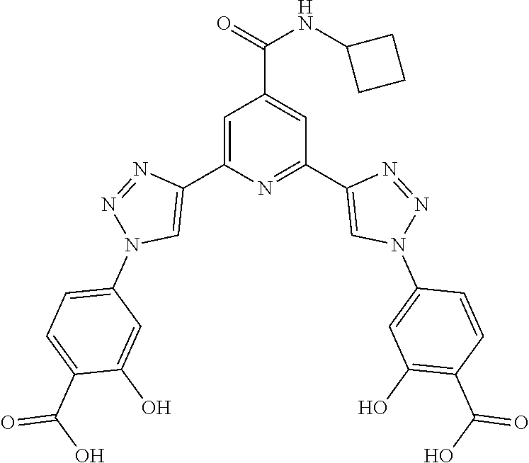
C1=C(C2=CN(C3=CC=C(C(O)=O)C(O)=C3)N=N2)N=C(C2=CN(C3=CC(O)=C(C(O)=O)C=C3)N=N2)C=C1C(=O)NC1CCC1
